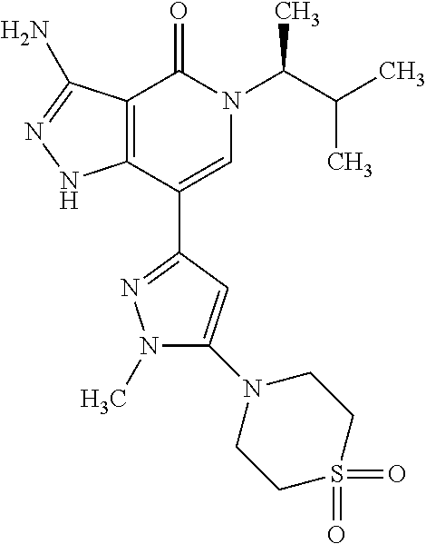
C12=C(C(C3=NN(C)C(N4CCS(=O)(=O)CC4)=C3)=CN(C(C(C)C)C)C1=O)NN=C2N
